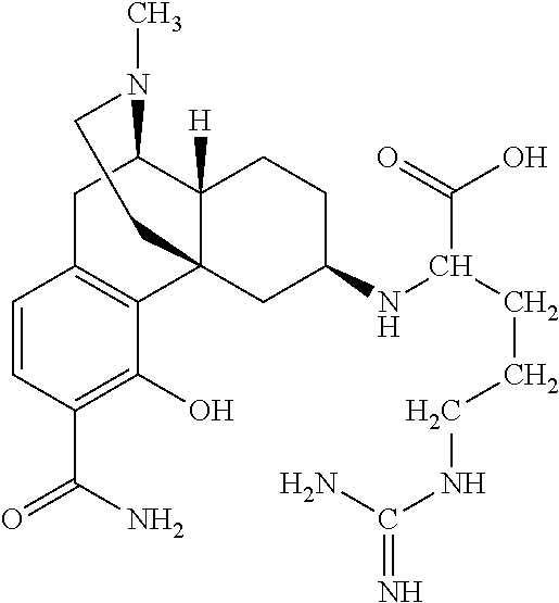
C1C2=C(C34C([H])(C1N(C)CC3)CCC(NC(CCCNC(=N)N)C(=O)O)C4)C(O)=C(C(N)=O)C=C2
